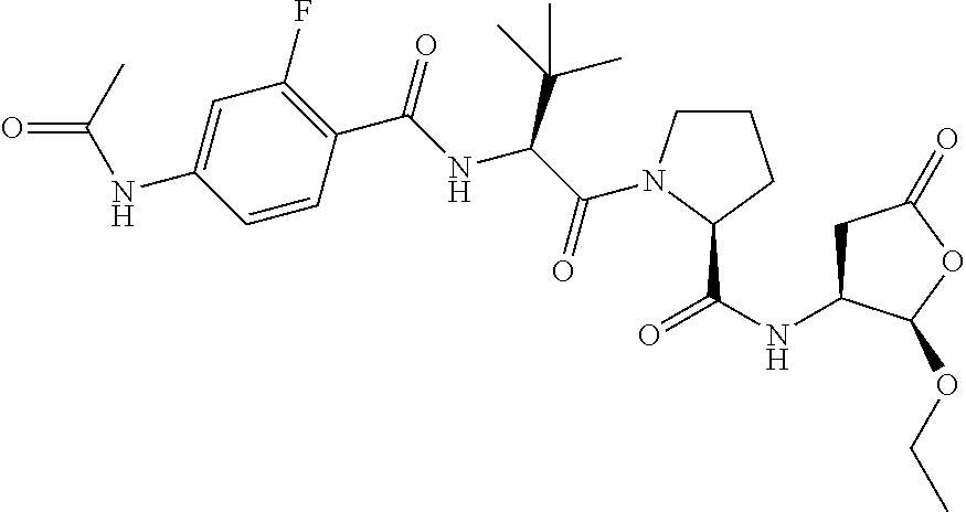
C1=C(NC(C)=O)C=CC(C(=O)NC(C(C)(C)C)C(=O)N2CCCC2C(NC2CC(=O)OC2OCC)=O)=C1F
